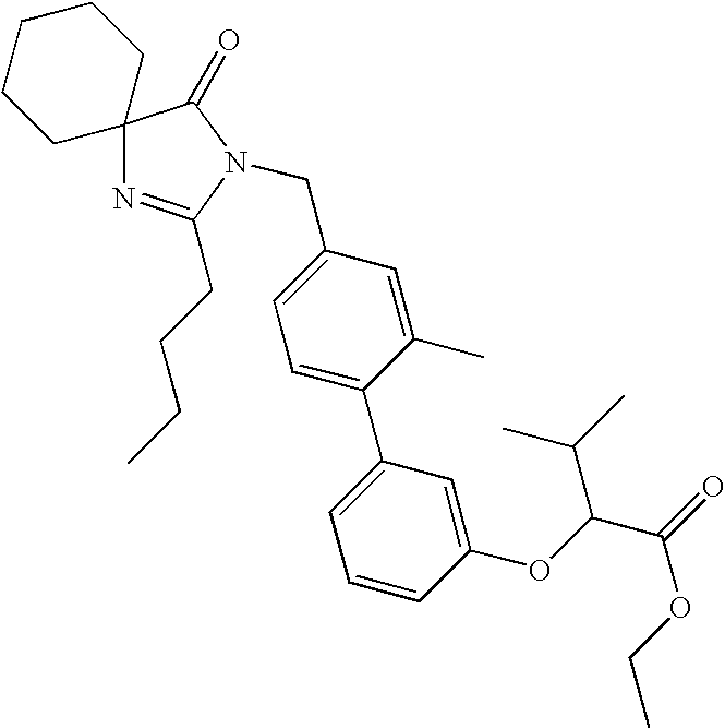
C12(N=C(CCCC)N(CC3=CC=C(C4=CC=CC(OC(C(=O)OCC)C(C)C)=C4)C(C)=C3)C1=O)CCCCC2
